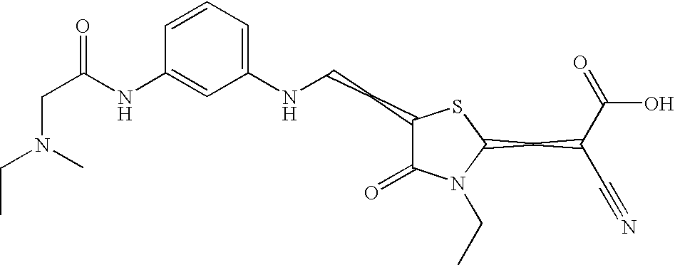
C1=CC=C(NCCC2C(=O)N(CC)C(CC(C#N)C(=O)O)S2)C=C1NC(CN(CC)C)=O
